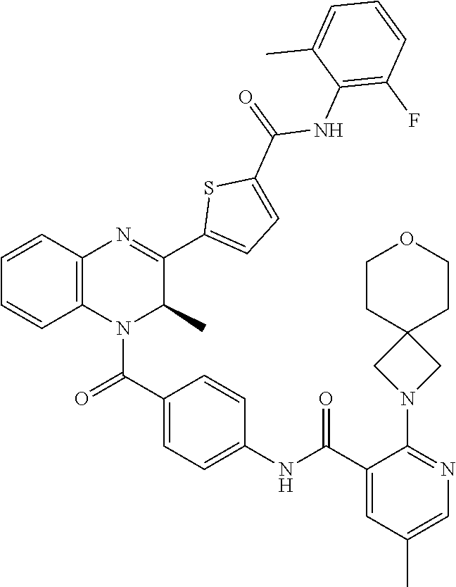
C1=C(C(NC2=CC=C(C(=O)N3C4=C(C=CC=C4)N=C(C4=CC=C(C(=O)NC5=C(F)C=CC=C5C)S4)C3C)C=C2)=O)C(N2CC3(C2)CCOCC3)=NC=C1C
